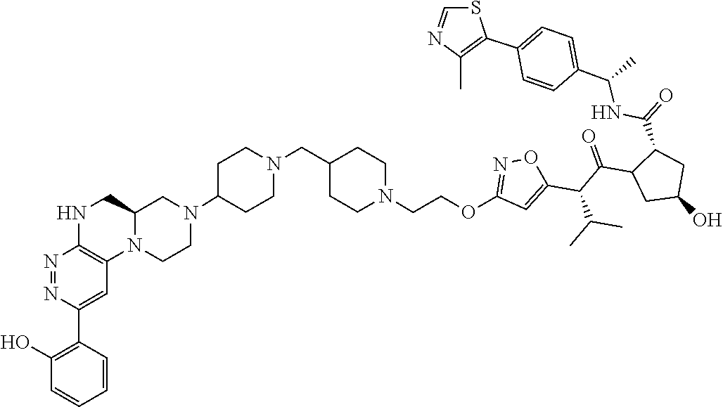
C1=CC(C(C)NC(=O)C2C(C(C(C3=CC(OCCN4CCC(CN5CCC(N6CC7CNC8=C(C=C(C9=C(O)C=CC=C9)N=N8)N7CC6)CC5)CC4)=NO3)C(C)C)=O)CC(O)C2)=CC=C1C1=C(C)N=CS1
